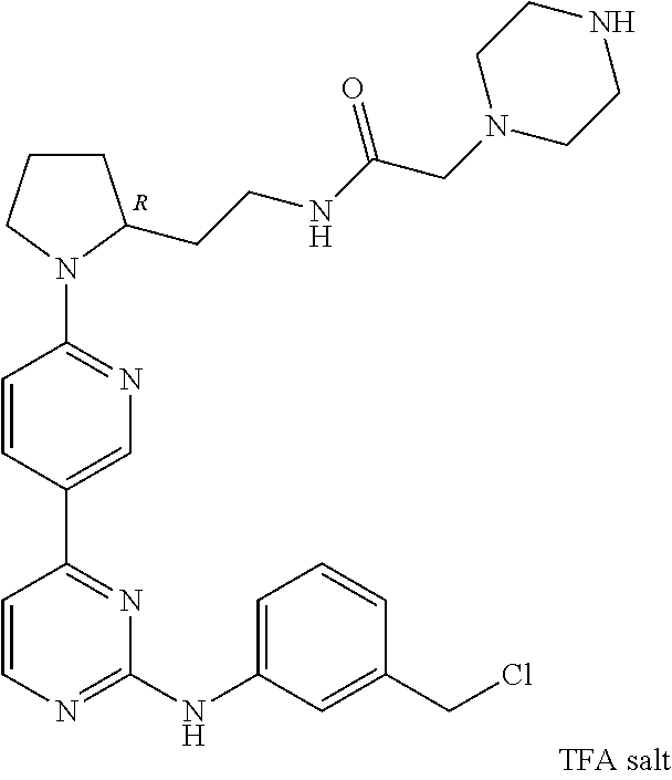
C1(N2C(CCNC(CN3CCNCC3)=O)CCC2)=NC=C(C2=NC(NC3=CC=CC(CCl)=C3)=NC=C2)C=C1.[R]
